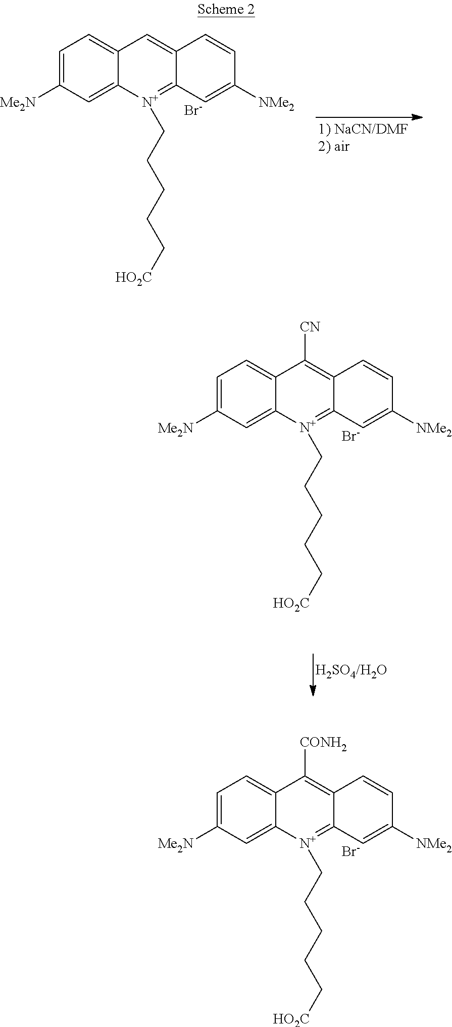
C1=C([Me2N])C=C2C(=C1)C=C1C(=[N+]2CCCCC[HO2C])C=C([NMe2])C=C1.[Br-].C1=C([Me2N])C=C2C(=C1)C([CONH2])=C1C(=[N+]2CCCCC[HO2C])C=C([NMe2])C=C1.[Br-].C1=C([Me2N])C=C2C(=C1)C([CN])=C1C(=[N+]2CCCCC[HO2C])C=C([NMe2])C=C1.[Br-]
